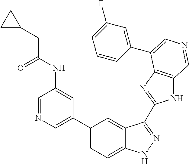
C1(C2=CN=CC(NC(=O)CC3CC3)=C2)=CC=C2C(=C1)C(C1=NC3=C(N1)C=NC=C3C1=CC(F)=CC=C1)=NN2
